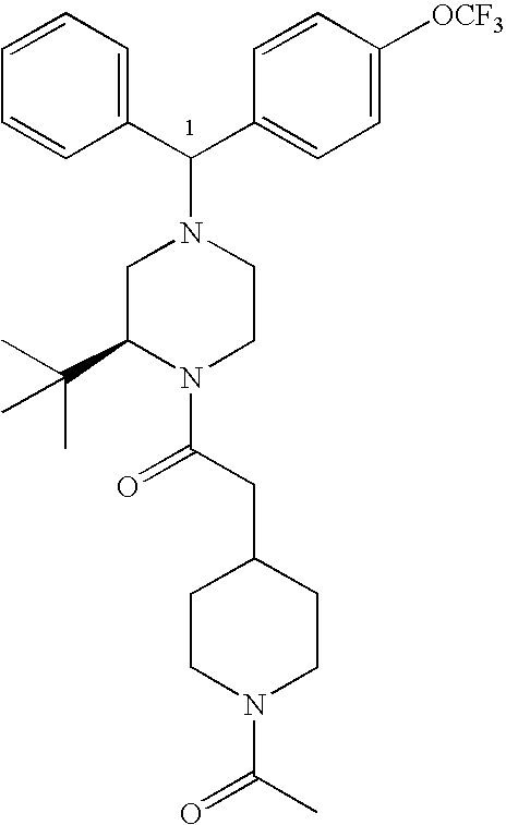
C1=CC=CC(C(C2=CC=C([OCF3])C=C2)N2CC(C(C)(C)C)N(C(CC3CCN(C(C)=O)CC3)=O)CC2)=C1
